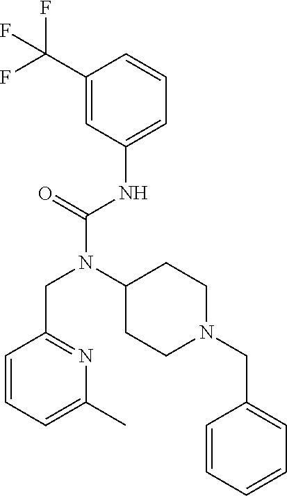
C1(C(F)(F)F)=CC(NC(N(CC2=NC(C)=CC=C2)C2CCN(CC3=CC=CC=C3)CC2)=O)=CC=C1
